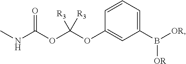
O(C(OC1=CC(B([OR])[OR])=CC=C1)([R3])[R3])C(NC)=O
